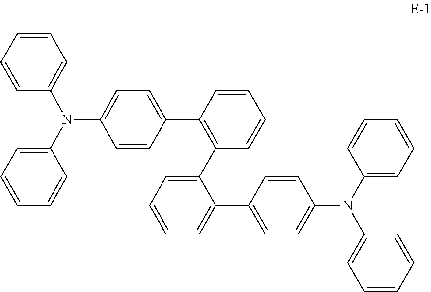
C1=CC=CC(N(C2=CC=CC=C2)C2=CC=C(C3=C(C4=CC=CC=C4C4=CC=C(N(C5=CC=CC=C5)C5=CC=CC=C5)C=C4)C=CC=C3)C=C2)=C1
